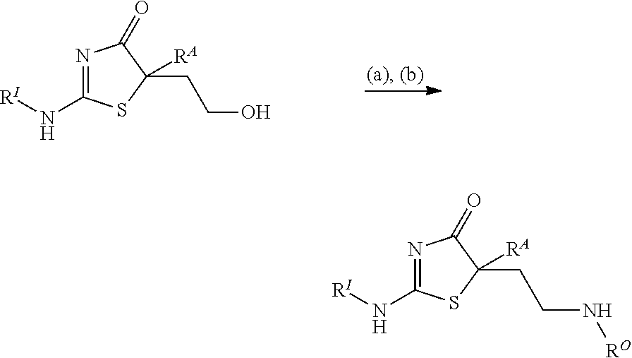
N1=C(N[RI])SC([RA])(CCO)C1=O.N1=C(N[RI])SC([RA])(CCN[RO])C1=O
